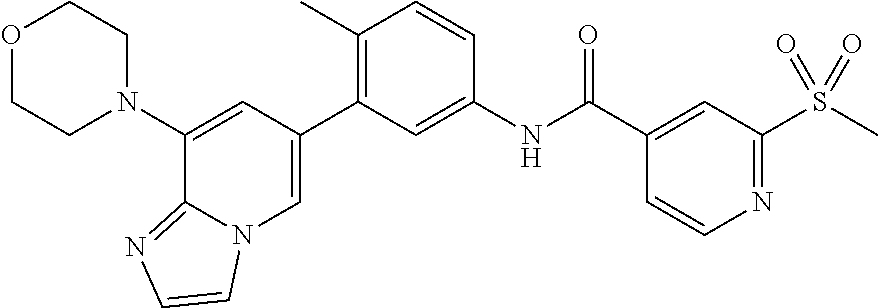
O1CCN(C2=CC(C3=C(C)C=CC(NC(C4=CC(S(=O)(C)=O)=NC=C4)=O)=C3)=CN3C2=NC=C3)CC1
